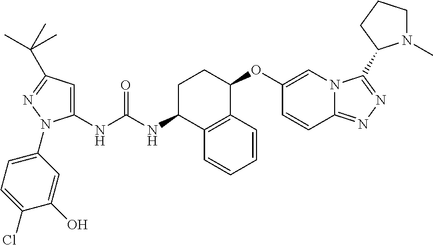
C1(NC(NC2CCC(OC3=CN4C(=NN=C4C4N(C)CCC4)C=C3)C3=C2C=CC=C3)=O)=CC(C(C)(C)C)=NN1C1=CC=C(Cl)C(O)=C1
